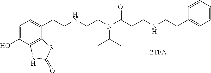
C1=C(O)C2=C(C(CCNCCN(C(CCNCCC3=CC=CC=C3)=O)C(C)C)=C1)SC(=O)N2
